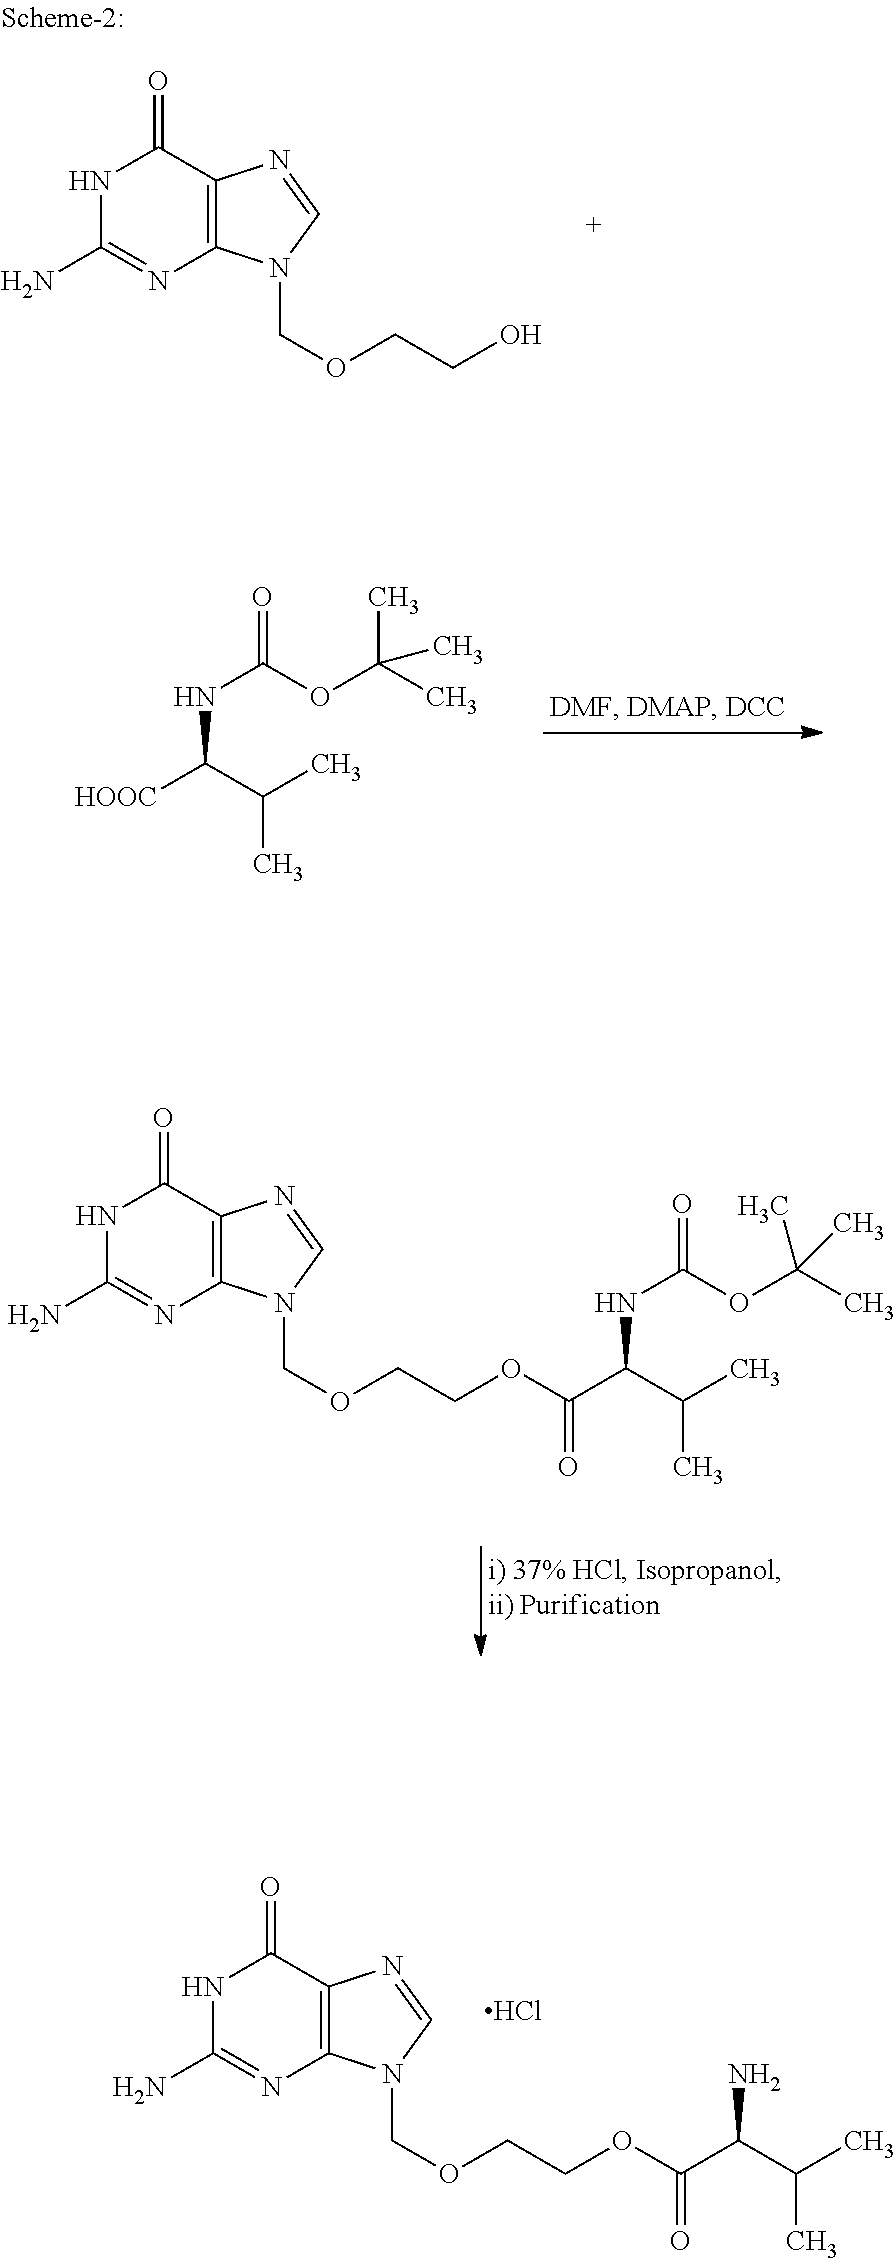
N1C(N)=NC2=C(C1=O)N=CN2COCCO.N(C(OC(C)(C)C)=O)C([HOOC])C(C)C.C(OCN1C2=C(C(=O)NC(N)=N2)N=C1)COC(C(N)C(C)C)=O.Cl.C(OCN1C2=C(C(=O)NC(N)=N2)N=C1)COC(C(NC(OC(C)(C)C)=O)C(C)C)=O
